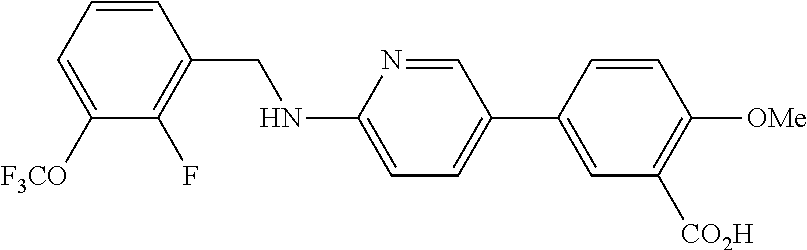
C1=CC(CNC2=CC=C(C3=CC([CO2H])=C([OMe])C=C3)C=N2)=C(F)C([F3CO])=C1
